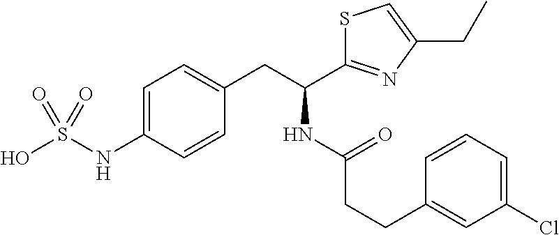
C1=C(NS(O)(=O)=O)C=CC(CC(NC(=O)CCC2=CC(Cl)=CC=C2)C2=NC(CC)=CS2)=C1
